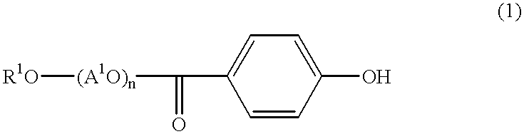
[R1O][(A1O)n]C(C1=CC=C(O)C=C1)=O
